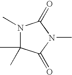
N1(C)C(C)(C)C(=O)N(C)C1=O
